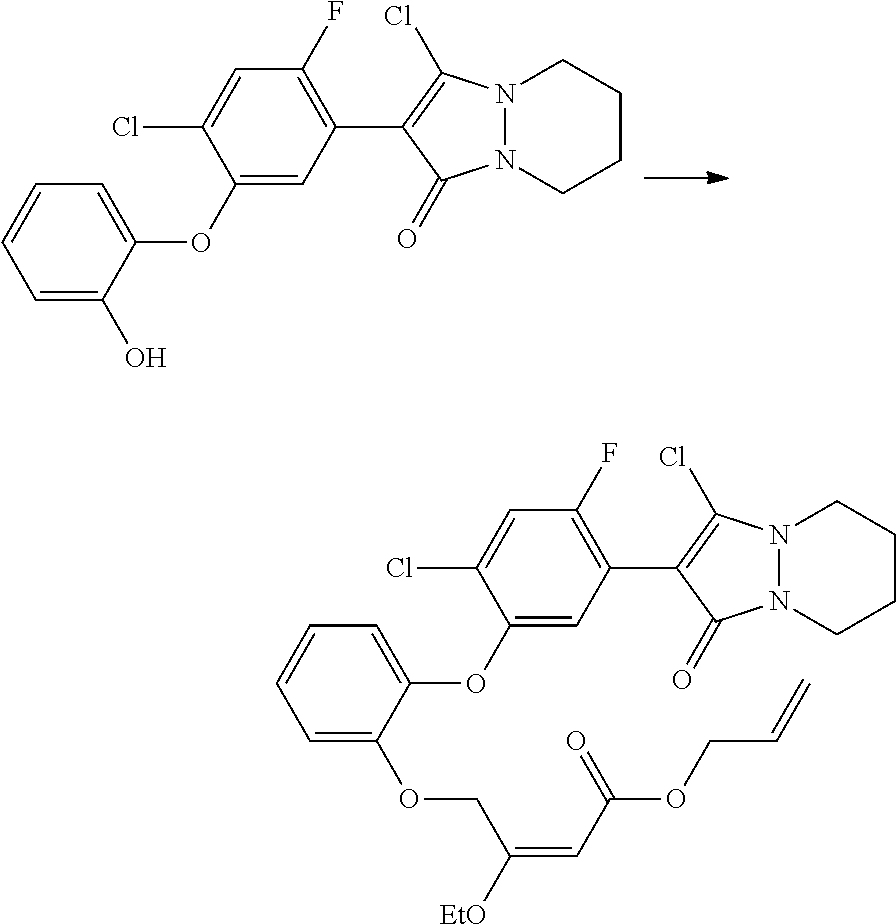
C1(OC2=CC=CC=C2O)=CC(C2=C(Cl)N3N(C2=O)CCCC3)=C(F)C=C1Cl.C1(OC2=CC=CC=C2OCC(=CC(OCC=C)=O)[EtO])=CC(C2=C(Cl)N3N(C2=O)CCCC3)=C(F)C=C1Cl
